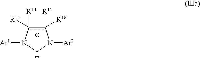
c1([R15])([R16])c([R14])([R13])N([Ar1])CN1[Ar2]
